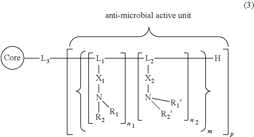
[L1]([X1]N([R2])[R1])([L3]C)[L2]([X2]N([R2])[R1])[H].[Core]
